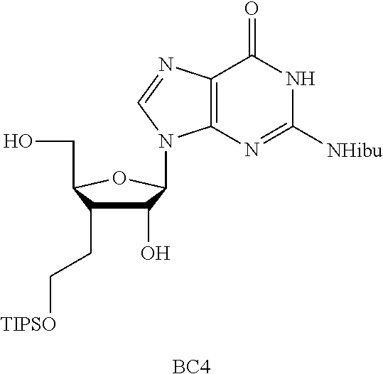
C1(O)C(CC[TIPSO])C(CO)OC1N1C2=C(C(=O)NC([NHibu])=N2)N=C1.[BC4]
